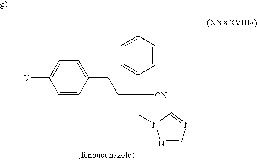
C1=CC(CCC(C2=CC=CC=C2)([CN])CN2N=CN=C2)=CC=C1Cl
